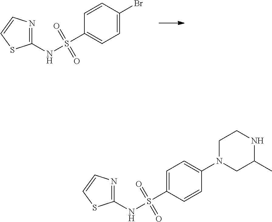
N1C(C)CN(C2=CC=C(S(=O)(NC3=NC=CS3)=O)C=C2)CC1.BrC1=CC=C(S(=O)(NC2=NC=CS2)=O)C=C1
